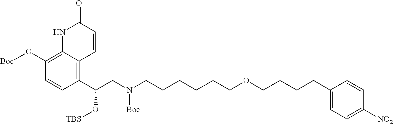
C1(C(CN(CCCCCCOCCCCC2=CC=C([NO2])C=C2)[Boc])O[TBS])=C2C(=C(O[Boc])C=C1)NC(=O)C=C2
